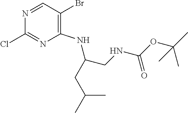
C1(NC(CNC(=O)OC(C)(C)C)CC(C)C)=C(Br)C=NC(Cl)=N1
